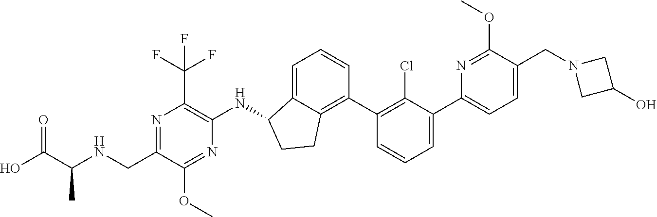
N1=C(CNC(C(O)=O)C)C(OC)=NC(NC2C3=CC=CC(C4=C(Cl)C(C5=CC=C(CN6CC(O)C6)C(OC)=N5)=CC=C4)=C3CC2)=C1C(F)(F)F
